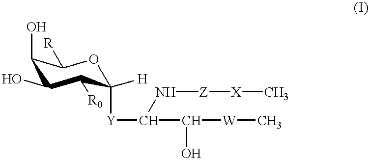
O1C([H])([Y]C(C([W]C)O)N[Z][X]C)C([R0])C(O)C(O)C1[R]
